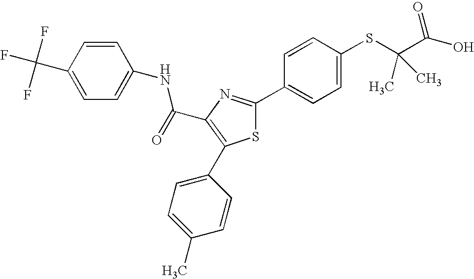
C(C1=C(C2=CC=C(C)C=C2)SC(C2=CC=C(SC(C(O)=O)(C)C)C=C2)=N1)(=O)NC1=CC=C(C(F)(F)F)C=C1
